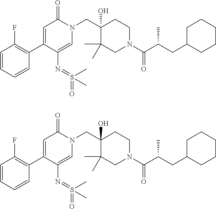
C(C1(O)C(C)(C)CN(C(C(CC2CCCCC2)C)=O)CC1)N1C(=O)C=C(C2=C(F)C=CC=C2)C(N=S(=O)(C)C)=C1.C(C1(O)C(C)(C)CN(C(C(CC2CCCCC2)C)=O)CC1)N1C(=O)C=C(C2=C(F)C=CC=C2)C(N=S(=O)(C)C)=C1
